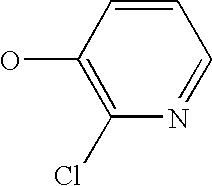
C1(O)=C(Cl)N=CC=C1
